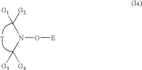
N(O[E])(C([G2])[G1])C([G4])[G3].[T]
